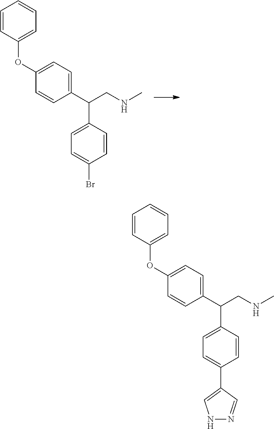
C1=CC(C(CNC)C2=CC=C(Br)C=C2)=CC=C1OC1=CC=CC=C1.C1=CC(C(CNC)C2=CC=C(C3=CNN=C3)C=C2)=CC=C1OC1=CC=CC=C1
